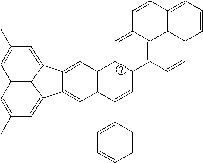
C12=CC3=C(C=C1C1=CC(C)=CC4=C1C2=CC(C)=C4)C(C1=CC=CC=C1)=CC1C3C=C2C3=C1C=CC1C3C(=CC=C1)C=C2
